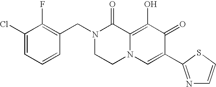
C1(Cl)=CC=CC(CN2CCN3C(=C(O)C(=O)C(C4=NC=CS4)=C3)C2=O)=C1F
